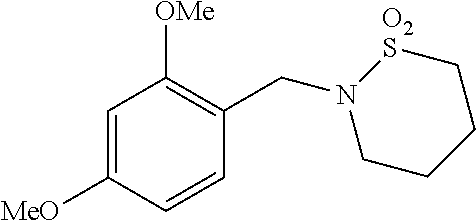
C1=C([MeO])C=CC(CN2CCCC[O2S]2)=C1[OMe]
